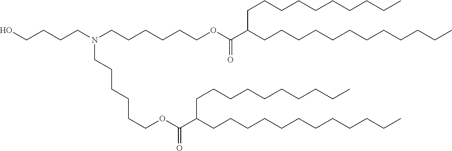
C(CCN(CCCCCCOC(C(CCCCCCCCCCCC)CCCCCCCCCC)=O)CCCCCCOC(C(CCCCCCCCCCCC)CCCCCCCCCC)=O)CO
